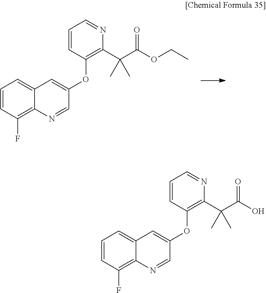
C1=CC(F)=C2C(=C1)C=C(OC1=C(C(C(OCC)=O)(C)C)N=CC=C1)C=N2.C1=CC(F)=C2C(=C1)C=C(OC1=C(C(C(O)=O)(C)C)N=CC=C1)C=N2
